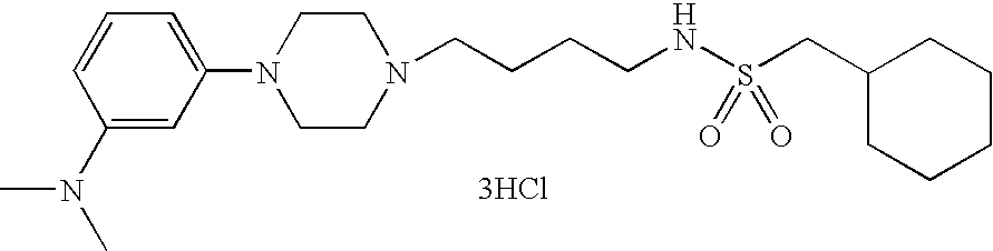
N1(CCCCNS(CC2CCCCC2)(=O)=O)CCN(C2=CC=CC(N(C)C)=C2)CC1.[3HCl]
